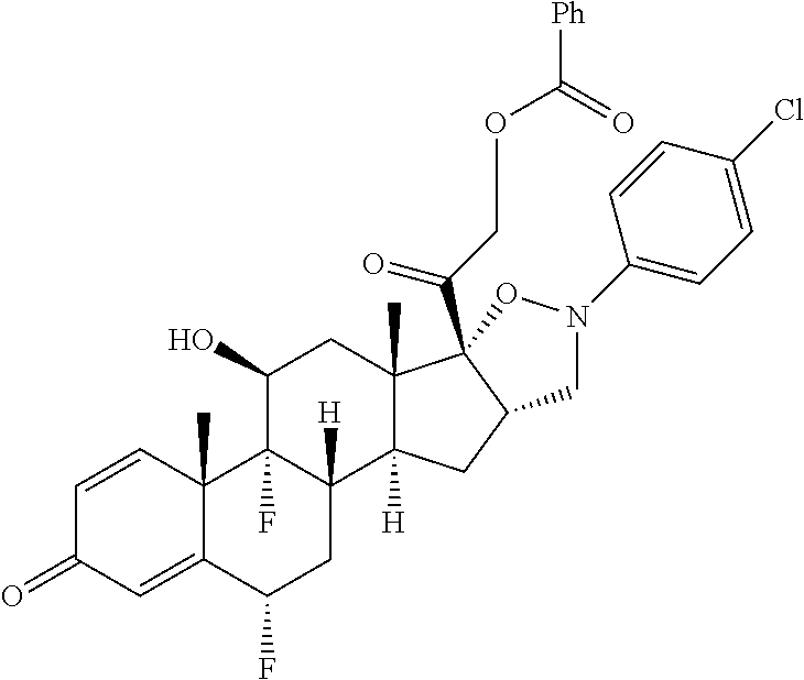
C1=CC2(C)C(=CC1=O)C(F)CC1([H])C2(F)C(O)CC2(C)C1([H])CC1C2(C(COC([Ph])=O)=O)ON(C2=CC=C(Cl)C=C2)C1
